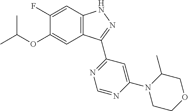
O(C1=CC2=C(C=C1F)NN=C2C1=NC=NC(N2CCOCC2C)=C1)C(C)C
